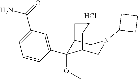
C12C(OC)(C3=CC(C(=O)N)=CC=C3)C(CN(C3CCC3)C1)CCC2.Cl
